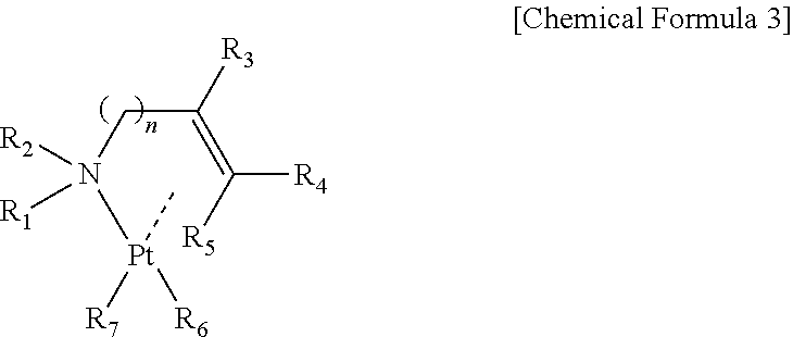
C(C(=C([R5])[R4])[R3])N([Pt]([R7])([R6])C)([R2])[R1]
